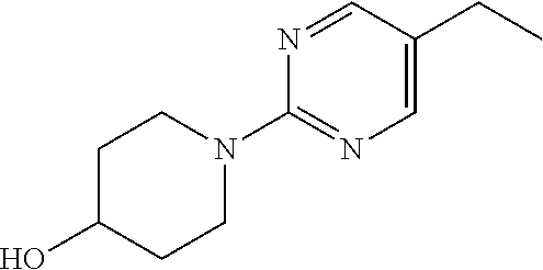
C1C(O)CCN(C2=NC=C(CC)C=N2)C1
